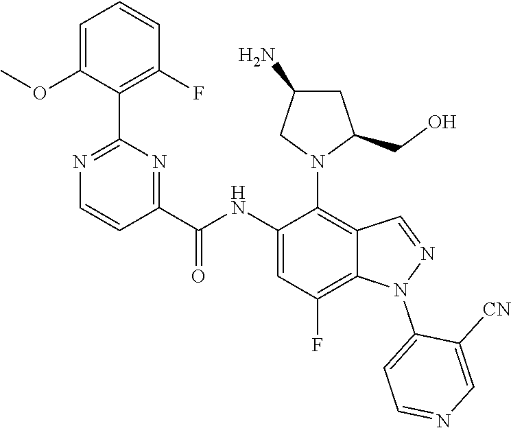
C1(NC(C2=NC(C3=C(F)C=CC=C3OC)=NC=C2)=O)=CC(F)=C2C(=C1N1C(CO)CC(N)C1)C=NN2C1=CC=NC=C1[CN]
